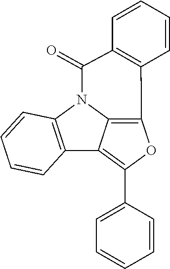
C12=C(N3C4=C(OC(C5=CC=CC=C5)=C14)C1=C(C3=O)C=CC=C1)C=CC=C2
